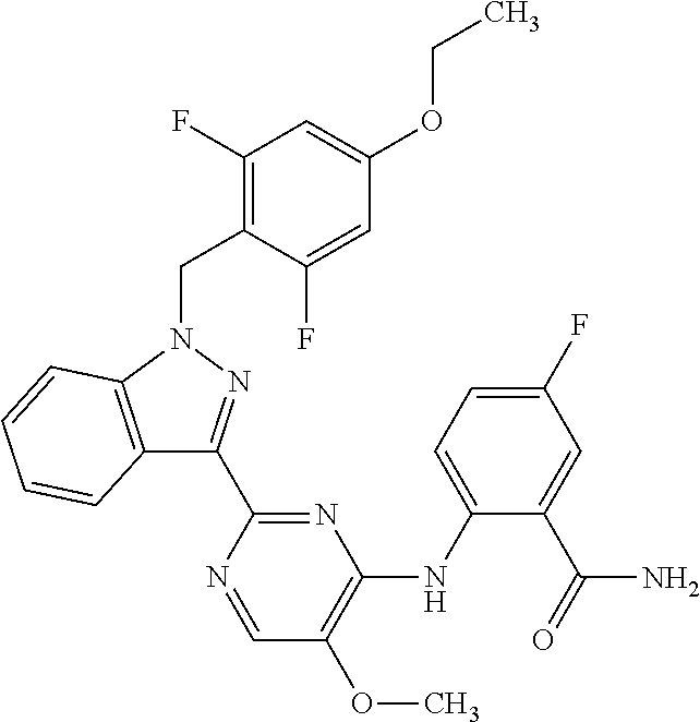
C12=C(N(CC3=C(F)C=C(OCC)C=C3F)N=C1C1=NC(NC3=CC=C(F)C=C3C(=O)N)=C(OC)C=N1)C=CC=C2
